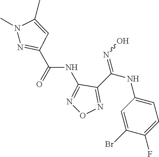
C(NC1=NON=C1C(NC1=CC=C(F)C(Br)=C1)=NO)(=O)C1=NN(C)C(C)=C1
